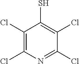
C1(Cl)=C(Cl)N=C(Cl)C(Cl)=C1S
